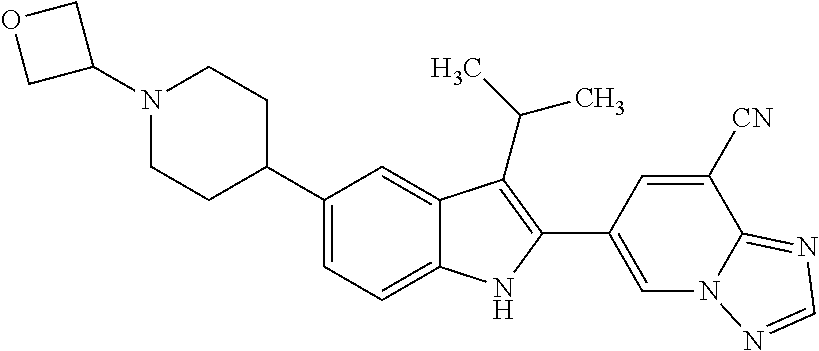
N1(C2COC2)CCC(C2=CC=C3C(=C2)C(C(C)C)=C(C2=CN4C(=NC=N4)C([CN])=C2)N3)CC1
